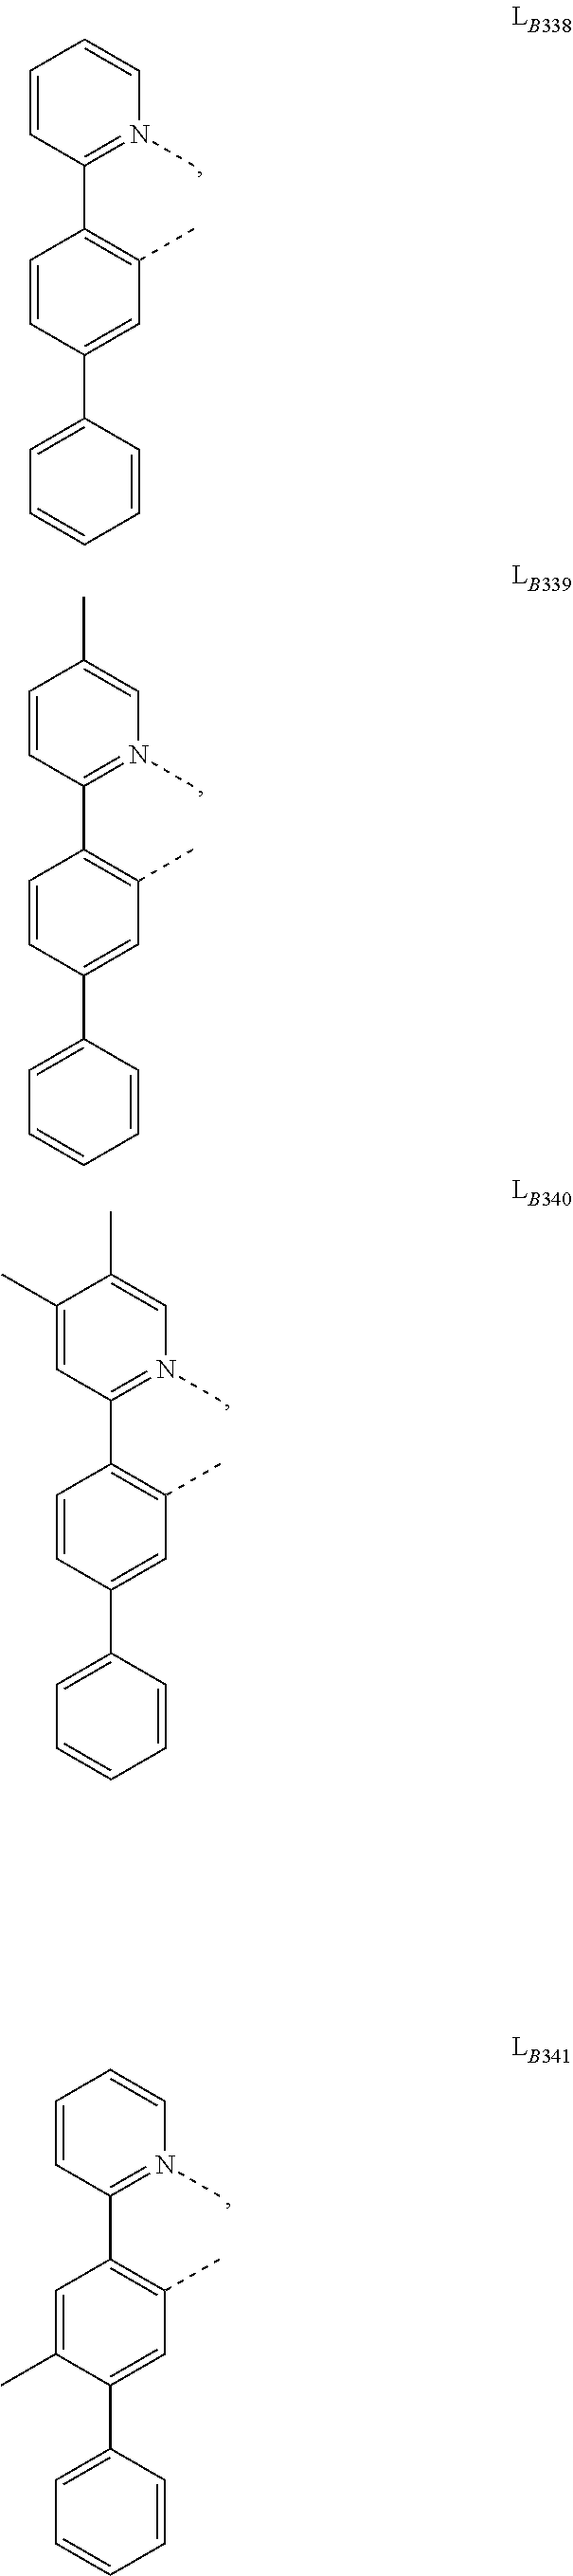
C1=CC(C2=C(C)C=C(C3=CC=CC=C3)C=C2)=N(C)C=C1.C1=CC(C2=C(C)C=C(C3=CC=CC=C3)C=C2)=N(C)C=C1C.C1(C)=CC(C2=C(C)C=C(C3=CC=CC=C3)C=C2)=N(C)C=C1C.C1=CC(C2=C(C)C=C(C3=CC=CC=C3)C(C)=C2)=N(C)C=C1
